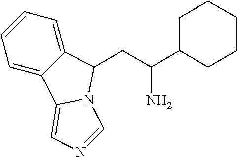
C1=CC=C2C(=C1)C1=CN=CN1C2CC(C1CCCCC1)N
